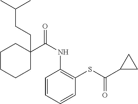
C1(C(NC2=C(SC(C3CC3)=O)C=CC=C2)=O)(CCC(C)C)CCCCC1
